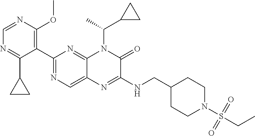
C1=NC(OC)=C(C2=NC=C3C(=N2)N(C(C)C2CC2)C(=O)C(NCC2CCN(S(=O)(=O)CC)CC2)=N3)C(C2CC2)=N1
